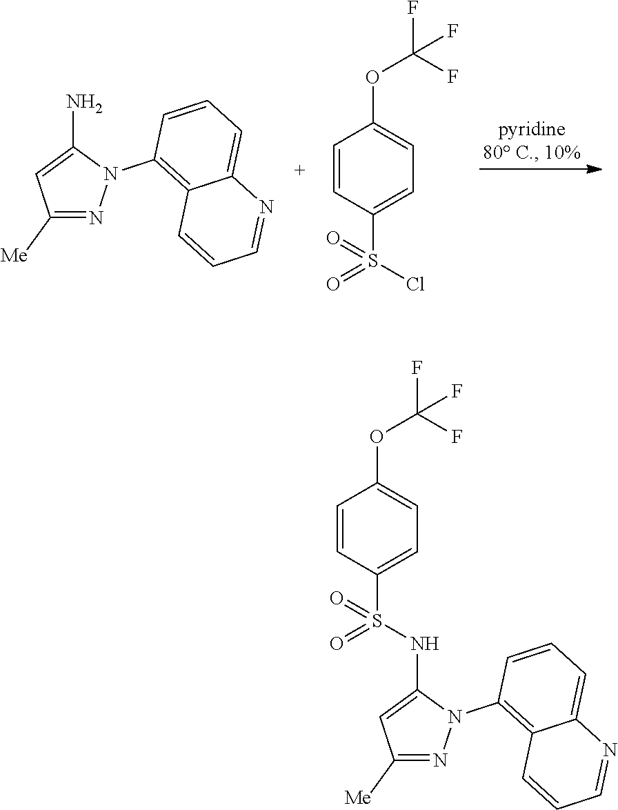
C1([Me])=NN(C2=C3C(=CC=C2)N=CC=C3)C(N)=C1.C1=CC(S(Cl)(=O)=O)=CC=C1OC(F)(F)F.C1=CC(S(NC2=CC([Me])=NN2C2=C3C(=CC=C2)N=CC=C3)(=O)=O)=CC=C1OC(F)(F)F
